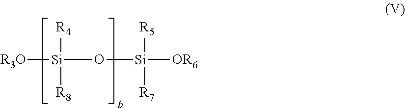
[R3O][Si](O[Si]([R5])([R7])[OR6])([R4])[R8]
